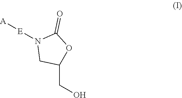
[E](N1CC(CO)OC1=O)[A]
